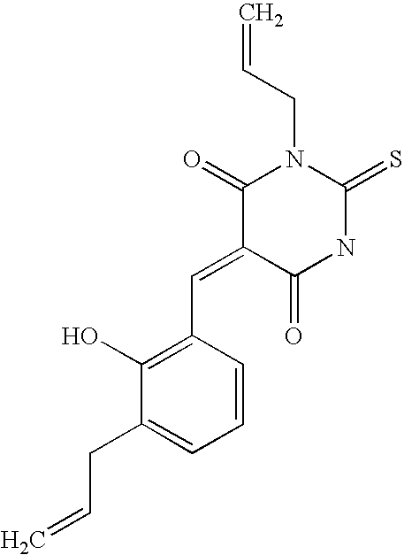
O=C1C(=CC2=C(O)C(CC=C)=CC=C2)C(=O)N(CC=C)C(=S)N1
